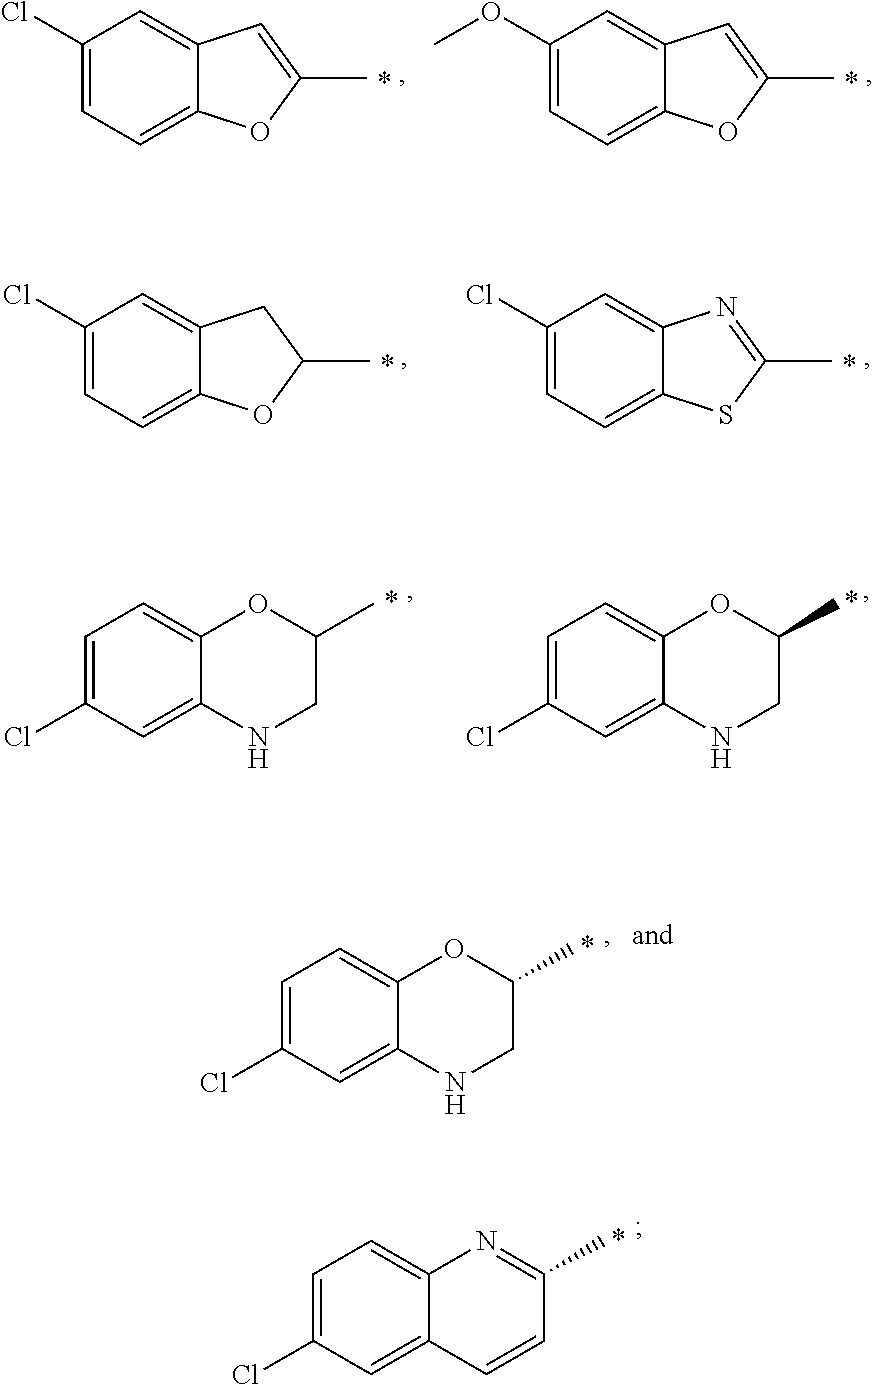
C1(Cl)=CC=C2C(=C1)C=C(C)O2.C1(OC)=CC=C2C(=C1)C=C(C)O2.C1(Cl)=CC=C2C(=C1)CC(C)O2.C1(Cl)=CC=C2C(=C1)N=C(C)S2.C1=C(Cl)C=C2C(=C1)OC(C)CN2.C1=C(Cl)C=C2C(=C1)OC(C)CN2.C1=C(Cl)C=C2C(=C1)OC(C)CN2.C1=C(Cl)C=C2C(=C1)N=C(C)C=C2
